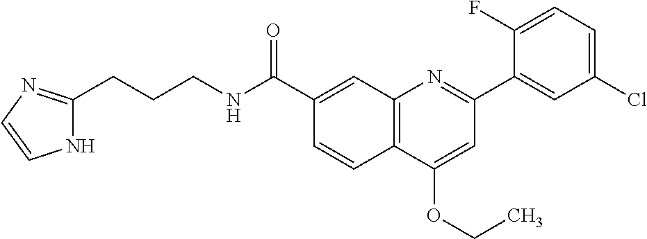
C1(C(NCCCC2=NC=CN2)=O)=CC2=C(C=C1)C(OCC)=CC(C1=CC(Cl)=CC=C1F)=N2
